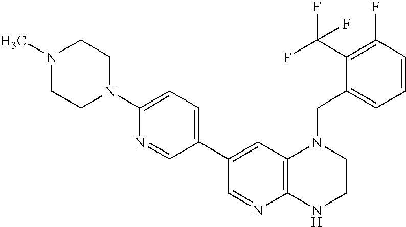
C1(C(F)(F)F)=C(F)C=CC=C1CN1C2=C(NCC1)N=CC(C1=CC=C(N3CCN(C)CC3)N=C1)=C2
